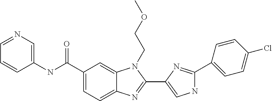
C1(C(NC2=CN=CC=C2)=O)=CC=C2C(=C1)N(CCOC)C(C1=CNC(C3=CC=C(Cl)C=C3)=N1)=N2
